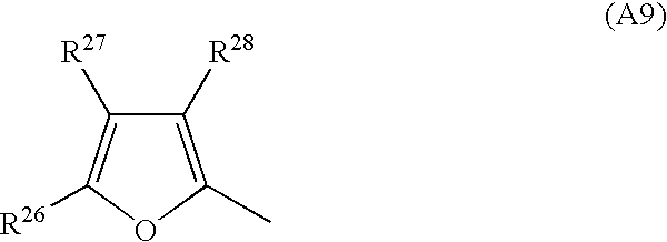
C1([R28])=C(C)OC([R26])=C1[R27]
